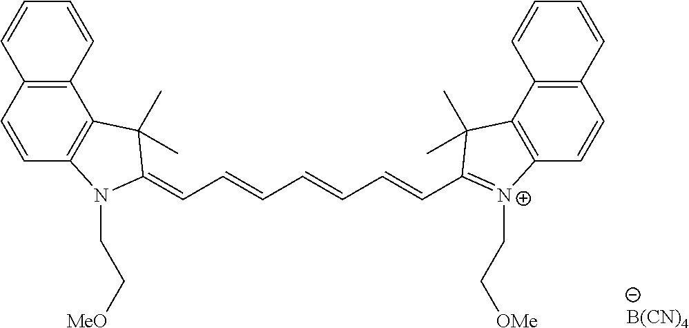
C1=CC2=C(C3=C1N(CC[MeO])C(=CC=CC=CC=CC1=[N+](CC[OMe])C4=C(C5=C(C=C4)C=CC=C5)C1(C)C)C3(C)C)C=CC=C2.[B(CN)4]
